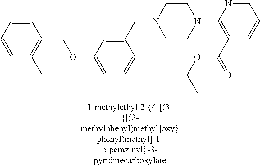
C1=C(CN2CCN(C3=C(C(=O)OC(C)C)C=CC=N3)CC2)C=CC=C1OCC1=C(C)C=CC=C1
